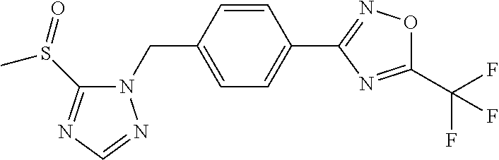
C1=C(CN2C(S(=O)C)=NC=N2)C=CC(C2=NOC(C(F)(F)F)=N2)=C1
